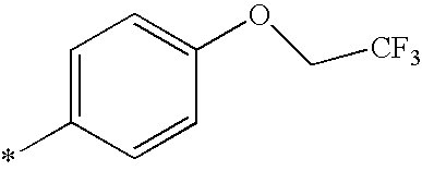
C1=C(*)C=CC(OC[CF3])=C1
